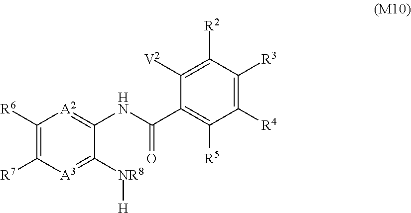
C1([R6])=C([R7])[A3]=C([NR8][H])C(NC(C2=C([R5])C([R4])=C([R3])C([R2])=C2[V2])=O)=[A2]1
